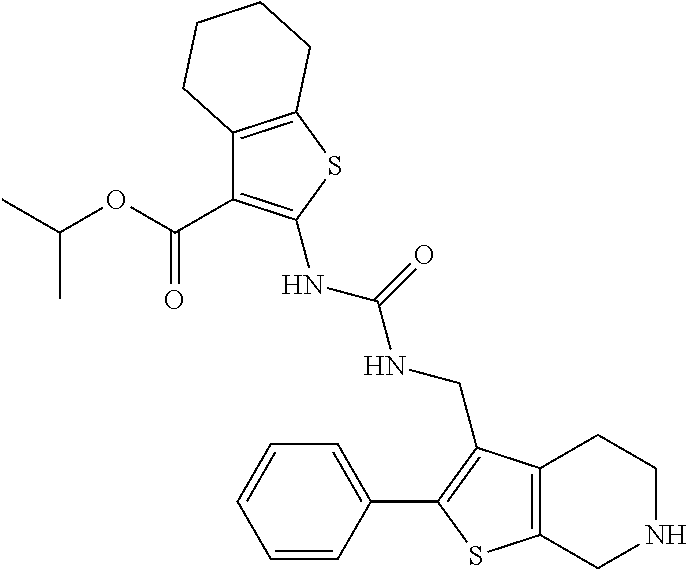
C12=C(SC(NC(NCC3=C(C4=CC=CC=C4)SC4=C3CCNC4)=O)=C1C(=O)OC(C)C)CCCC2
